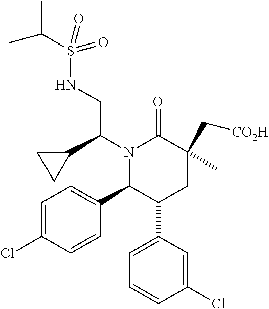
N1(C(C2CC2)CNS(C(C)C)(=O)=O)C(C2=CC=C(Cl)C=C2)C(C2=CC=CC(Cl)=C2)CC(C[CO2H])(C)C1=O
